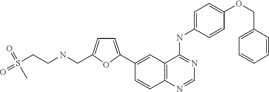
C1=NC2=C(C(NC3=CC=C(OCC4=CC=CC=C4)C=C3)=N1)C=C(C1=CC=C(CNCCS(=O)(C)=O)O1)C=C2
